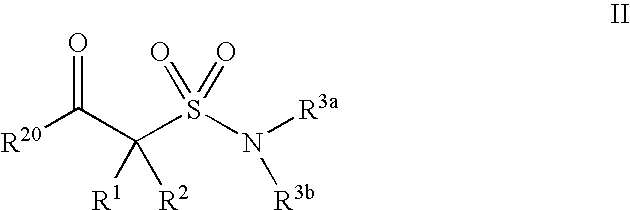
[R20]C(C(S(N([R3a])[R3b])(=O)=O)([R1])[R2])=O
